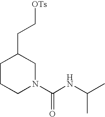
C1CCN(C(NC(C)C)=O)CC1CC[OTs]
